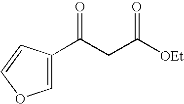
C1=C(C(CC([OEt])=O)=O)C=CO1
